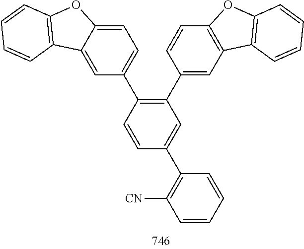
C1=CC(C2=CC=C3C(=C2)C2=C(O3)C=CC=C2)=C(C2=CC3=C(C=C2)OC2=C3C=CC=C2)C=C1C1=C([CN])C=CC=C1
